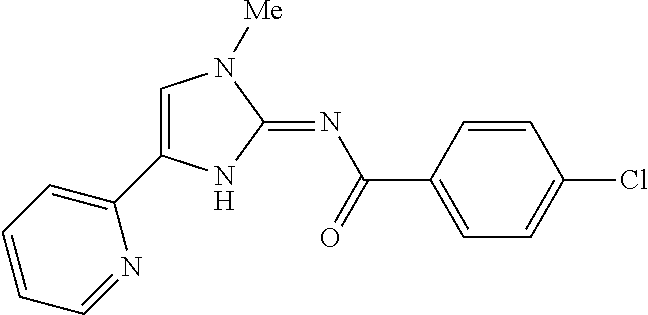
C1=C(C2=CC=CC=N2)NC(=NC(=O)C2=CC=C(Cl)C=C2)N1[Me]
